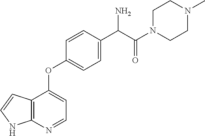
C12=C(N=CC=C1OC1=CC=C(C(N)C(=O)N3CCN(C)CC3)C=C1)NC=C2
